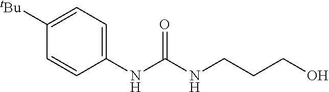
C1=CC(NC(NCCCO)=O)=CC=C1[tBu]
